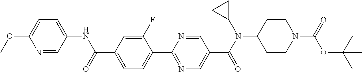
C1(C(=O)NC2=CC=C(OC)N=C2)=CC=C(C2=NC=C(C(N(C3CC3)C3CCN(C(=O)OC(C)(C)C)CC3)=O)C=N2)C(F)=C1
